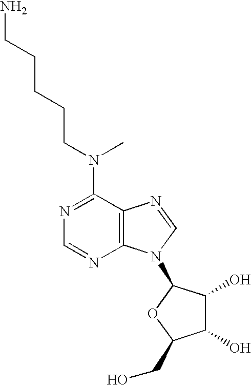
C1(N(CCCCCN)C)=NC=NC2=C1N=CN2C1C(O)C(O)C(CO)O1
